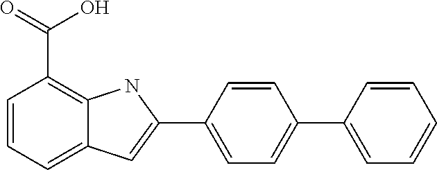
C1=CC=C2C(=C1C(=O)O)NC(C1=CC=C(C3=CC=CC=C3)C=C1)=C2
